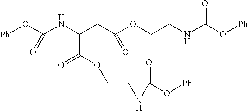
O(CCNC(O[Ph])=O)C(CC(NC(O[Ph])=O)C(OCCNC(O[Ph])=O)=O)=O
